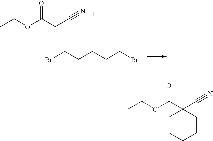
CCOC(CC#N)=O.BrCCCCCBr.CCOC(C1(C#N)CCCCC1)=O
